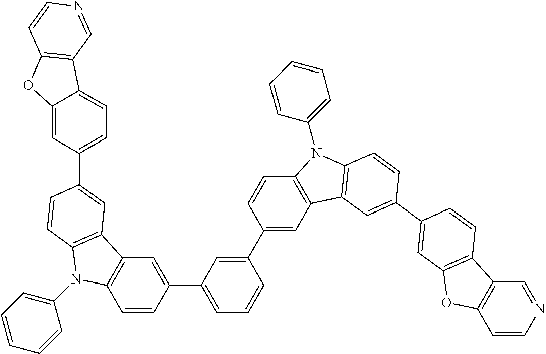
C12=CC(C3=CC4=C(N(C5=CC=CC=C5)C5=C4C=C(C4=CC=CC(C6=CC7=C(C=C6)N(C6=CC=CC=C6)C6=C7C=C(C7=CC8=C(C9=C(C=CN=C9)O8)C=C7)C=C6)=C4)C=C5)C=C3)=CC=C1C1=C(O2)C=CN=C1
